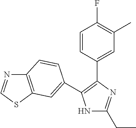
N1C(CC)=NC(C2=CC(C)=C(F)C=C2)=C1C1=CC2=C(N=CS2)C=C1
